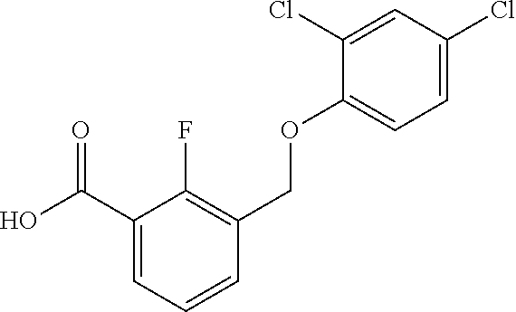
C1(C(O)=O)=CC=CC(COC2=CC=C(Cl)C=C2Cl)=C1F
